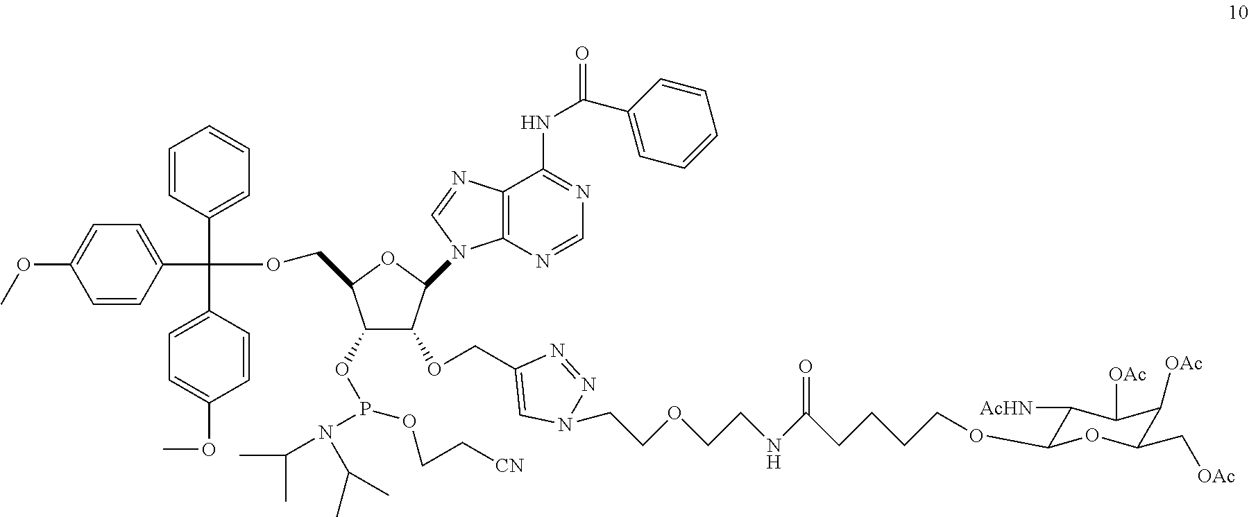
C1=CC(C(OCC2C(OP(OCC[CN])N(C(C)C)C(C)C)C(OCC3=CN(CCOCCNC(CCCCOC4C([AcHN])C([OAc])C([OAc])C(C[OAc])O4)=O)N=N3)C(N3C4=C(N=C3)C(NC(C3=CC=CC=C3)=O)=NC=N4)O2)(C2=CC=CC=C2)C2=CC=C(OC)C=C2)=CC=C1OC
